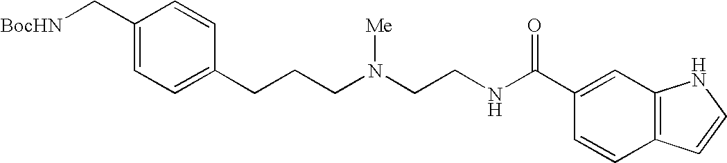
C1(C[BocHN])=CC=C(CCCN(CCNC(C2=CC3=C(C=C2)C=CN3)=O)[Me])C=C1
